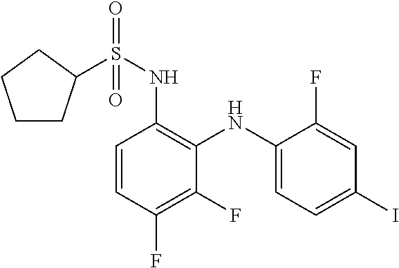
C1=CC(F)=C(F)C(NC2=CC=C(I)C=C2F)=C1NS(=O)(=O)C1CCCC1
